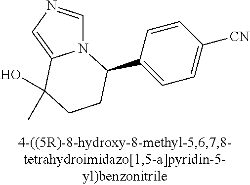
N12C=NC=C1C(O)(C)CCC2C1=CC=C([CN])C=C1
